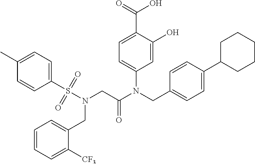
C1=C(O)C(C(=O)O)=CC=C1N(CC1=CC=C(C2CCCCC2)C=C1)C(CN(S(C1=CC=C(C)C=C1)(=O)=O)CC1=CC=CC=C1[CF3])=O
